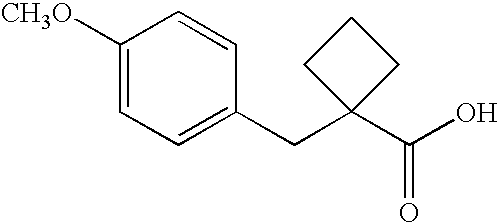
C1([CH3O])=CC=C(CC2(C(=O)O)CCC2)C=C1
